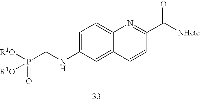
C1=C(NCP([R1O])(=O)[R1O])C=C2C(=C1)N=C(C([NHetc])=O)C=C2
